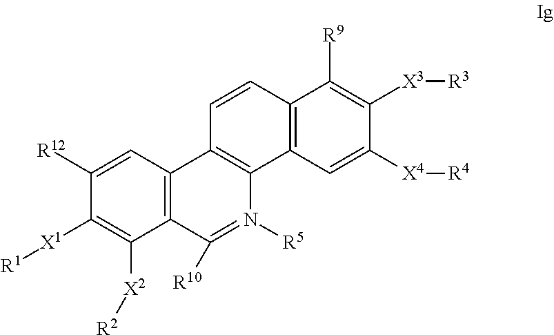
C12=C(C=C([X4][R4])C([X3][R3])=C1[R9])C1=C(C=C2)C2=C(C([R10])=N1[R5])C([X2][R2])=C([X1][R1])C([R12])=C2
